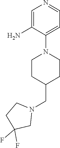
C1(N2CCC(CN3CC(F)(F)CC3)CC2)=CC=NC=C1N
